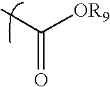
C([OR9])(C)=O
